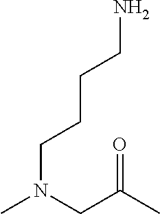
CN(CC(C)=O)CCCCN
